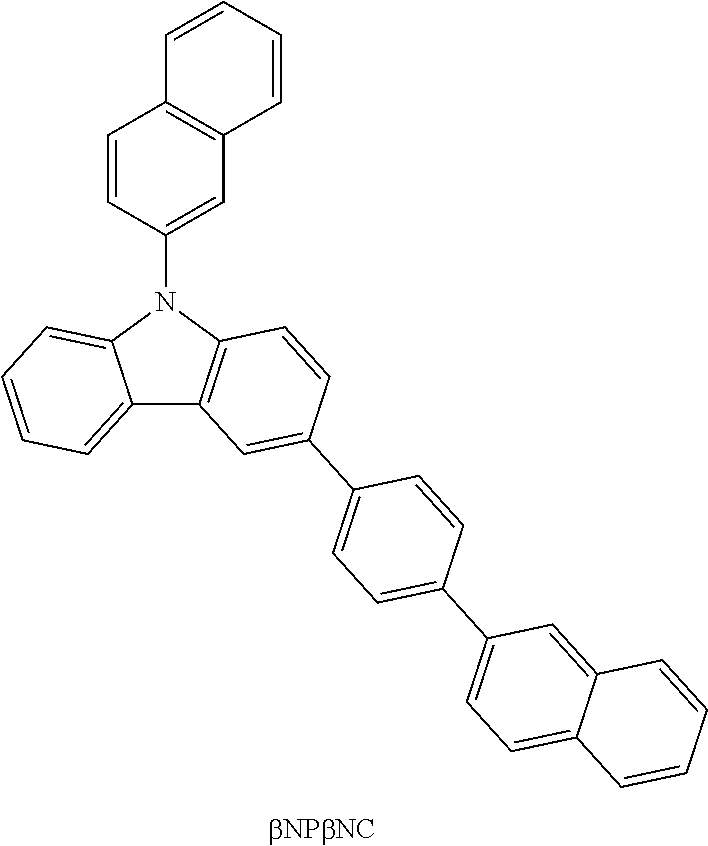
C12=CC=CC=C1N(C1=CC3=C(C=C1)C=CC=C3)C1=C2C=C(C2=CC=C(C3=CC=C4C(=C3)C=CC=C4)C=C2)C=C1
